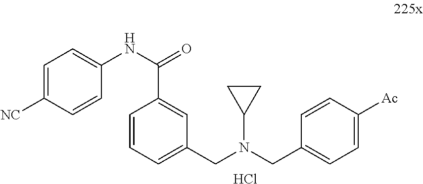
C1=C([NC])C=CC(NC(=O)C2=CC(CN(CC3=CC=C([Ac])C=C3)C3CC3)=CC=C2)=C1.Cl
